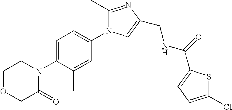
C1OCC(=O)N(C2=CC=C(N3C(C)=NC(CNC(=O)C4=CC=C(Cl)S4)=C3)C=C2C)C1
